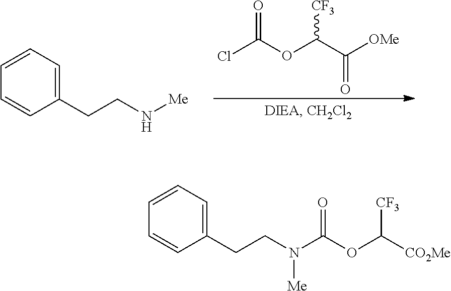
ClC(OC(C([OMe])=O)[CF3])=O.C1=CC=C(CCN[Me])C=C1.C1=CC=C(CCN(C(OC([CO2Me])[CF3])=O)[Me])C=C1
